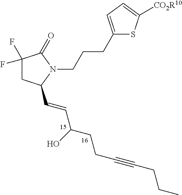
C(C#CCCC(C=CC1CC(F)(F)C(=O)N1CCCC1=CC=C([CO2R10])S1)O)CC
